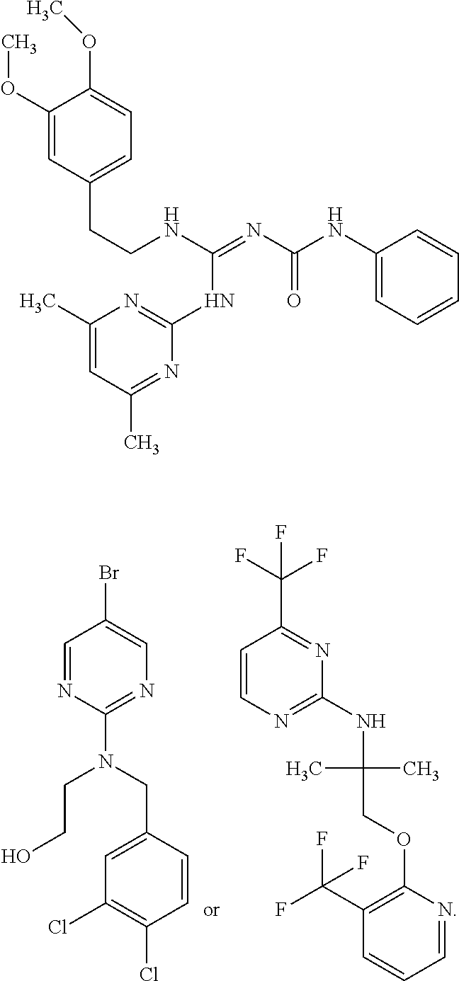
C1=NC(N(CC2=CC(Cl)=C(Cl)C=C2)CCO)=NC=C1Br.C1=CN=C(NC(COC2=C(C(F)(F)F)C=CC=N2)(C)C)N=C1C(F)(F)F.C1(OC)=CC(CCNC(=NC(NC2=CC=CC=C2)=O)NC2=NC(C)=CC(C)=N2)=CC=C1OC
